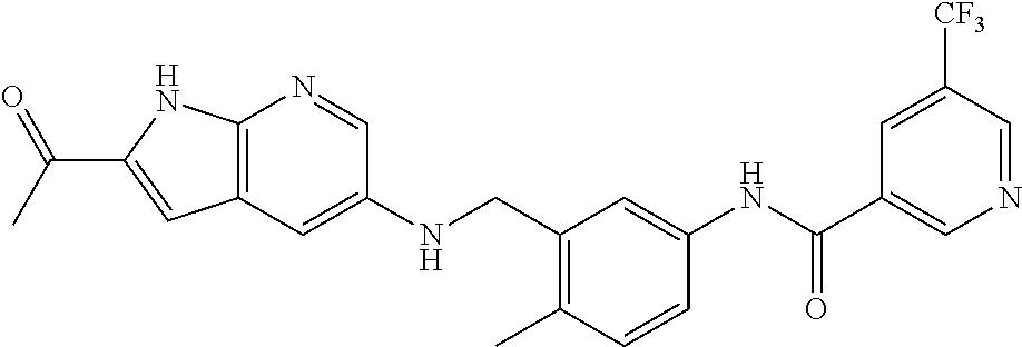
C12=C(C=C(NCC3=C(C)C=CC(NC(C4=CN=CC([CF3])=C4)=O)=C3)C=N1)C=C(C(C)=O)N2
